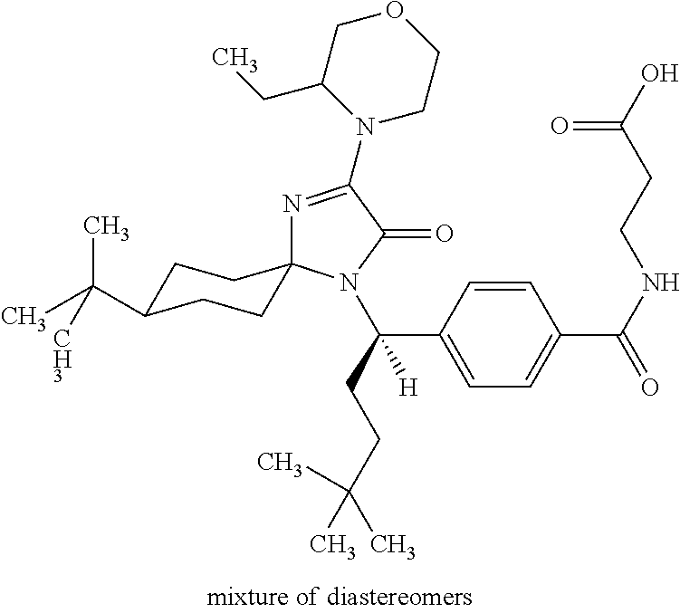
C1=CC(C(CCC(C)(C)C)([H])N2C(=O)C(N3CCOCC3CC)=NC23CCC(C(C)(C)[CH3])CC3)=CC=C1C(NCCC(O)=O)=O
